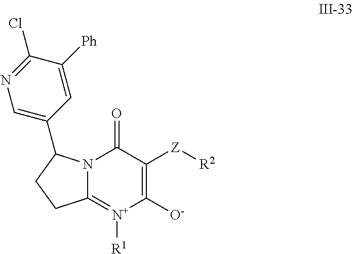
C12=[N+]([R1])C([O-])=C([Z][R2])C(=O)N1C(C1=CN=C(Cl)C([Ph])=C1)CC2
